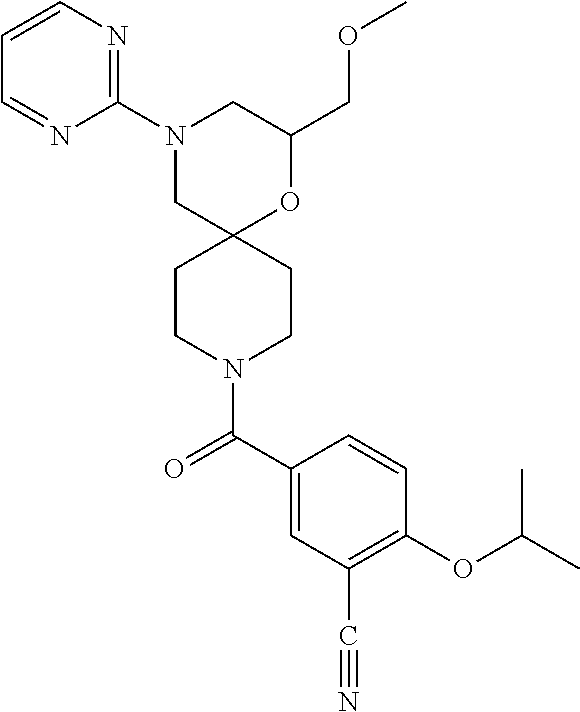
C1(COC)OC2(CN(C3=NC=CC=N3)C1)CCN(C(C1=CC(C#N)=C(OC(C)C)C=C1)=O)CC2
